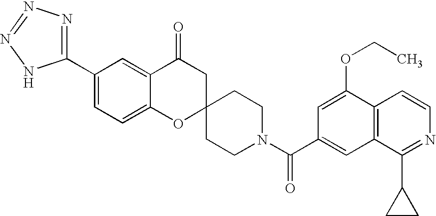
C12=CC=C(C3=NN=NN3)C=C1C(=O)CC1(O2)CCN(C(C2=CC3=C(C(OCC)=C2)C=CN=C3C2CC2)=O)CC1
